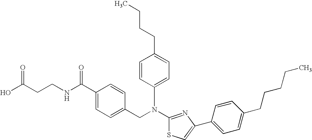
N(C1=NC(C2=CC=C(CCCCC)C=C2)=CS1)(CC1=CC=C(C(NCCC(O)=O)=O)C=C1)C1=CC=C(CCCC)C=C1
